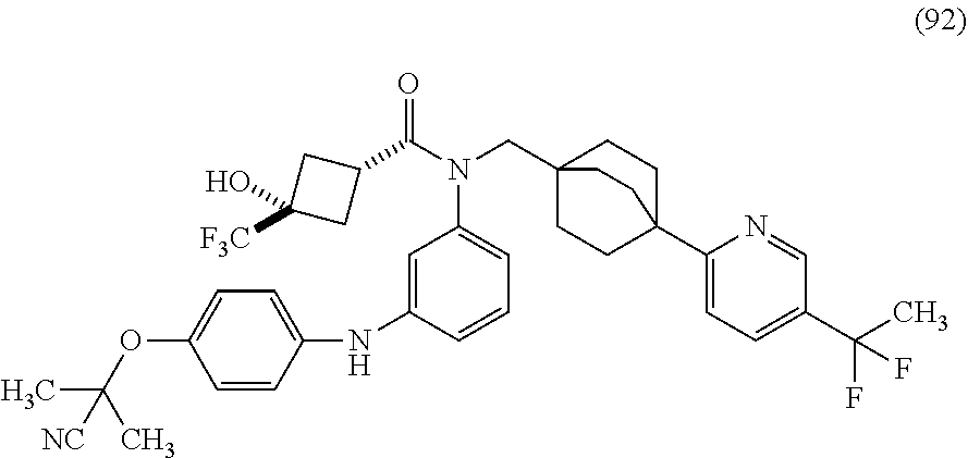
N(C1=CC(N(C(C2CC([F3C])(O)C2)=O)CC23CCC(C4=CC=C(C(F)(C)F)C=N4)(CC2)CC3)=CC=C1)C1=CC=C(OC(C)(C)[NC])C=C1
